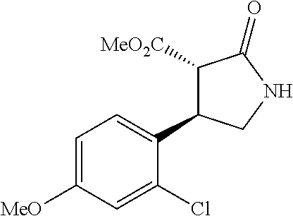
C1=C([MeO])C=C(Cl)C(C2C([MeO2C])C(=O)NC2)=C1
